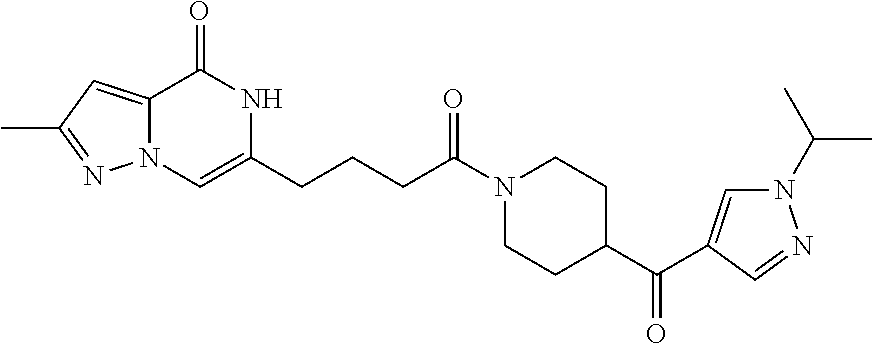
C12=CC(C)=NN1C=C(CCCC(N1CCC(C(=O)C3=CN(C(C)C)N=C3)CC1)=O)NC2=O
